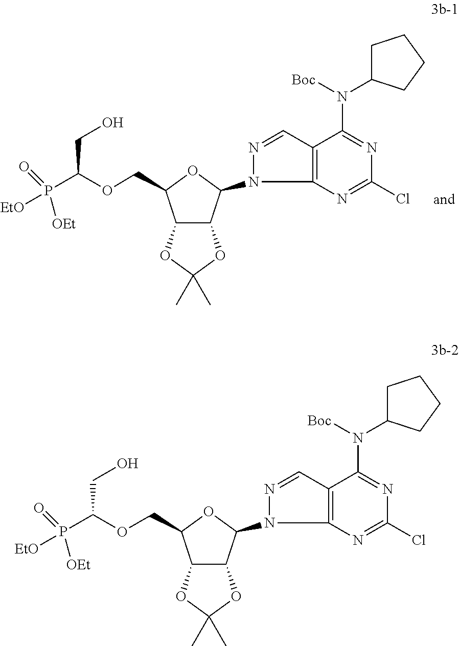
C12C(C(N3N=CC4=C3N=C(Cl)N=C4N(C3CCCC3)[Boc])OC1COC(P([EtO])(=O)[OEt])CO)OC(C)(C)O2.C12C(C(N3N=CC4=C3N=C(Cl)N=C4N(C3CCCC3)[Boc])OC1COC(P([EtO])(=O)[OEt])CO)OC(C)(C)O2
